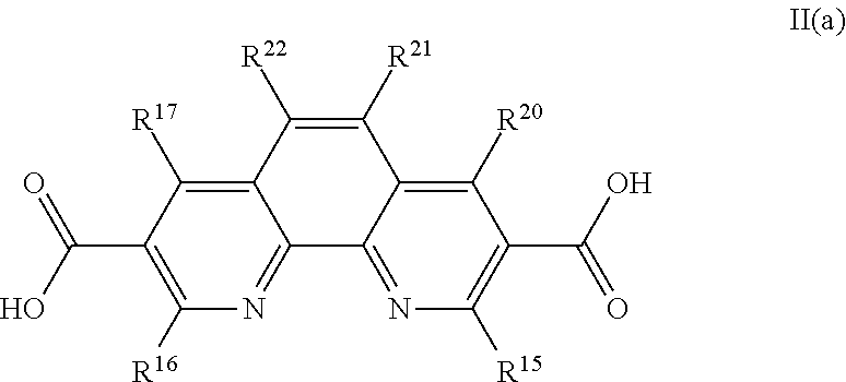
C12=C([R17])C(C(=O)O)=C([R16])N=C1C1=NC([R15])=C(C(O)=O)C([R20])=C1C([R21])=C2[R22]
